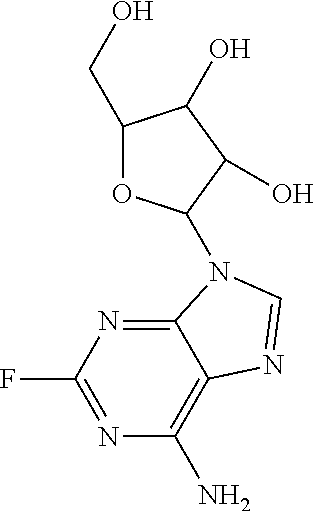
C1(CO)OC(N2C3=NC(F)=NC(N)=C3N=C2)C(O)C1O
